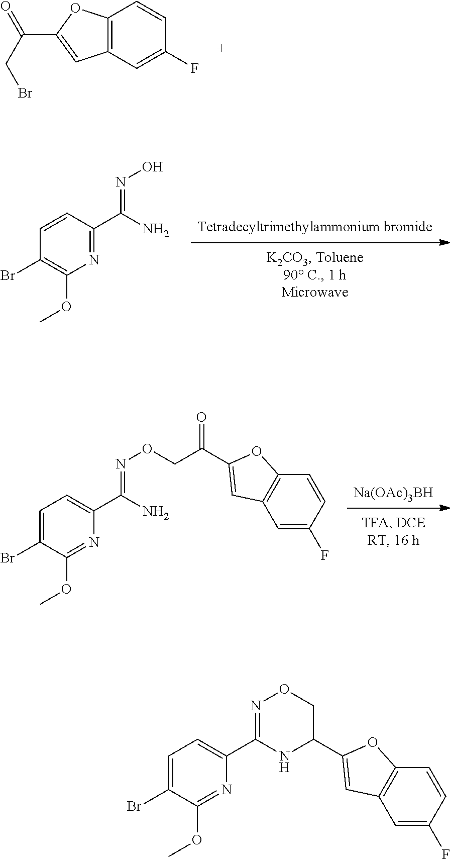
C12=C(C=C(F)C=C1)C=C(C(=O)CBr)O2.C1(Br)=C(OC)N=C(C(=NO)N)C=C1.[Na(OAc)3BH].C1(Br)=CC=C(C(=NOCC(C2=CC3=C(C=CC(F)=C3)O2)=O)N)N=C1OC.C1=C(F)C=CC2=C1C=C(C1NC(C3=CC=C(Br)C(OC)=N3)=NOC1)O2
